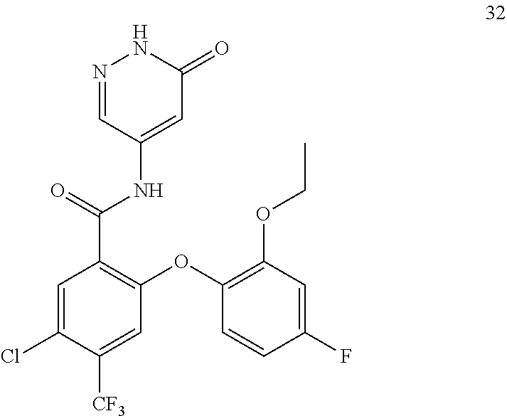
C1(Cl)=CC(C(=O)NC2=CC(=O)NN=C2)=C(OC2=C(OCC)C=C(F)C=C2)C=C1[CF3]
